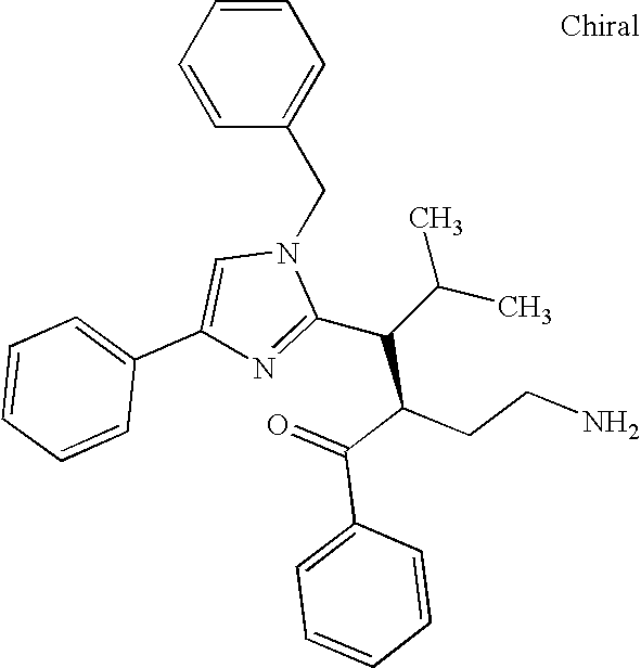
C1=CC=CC(CN2C=C(C3=CC=CC=C3)N=C2C(C(C(=O)C2=CC=CC=C2)CCN)C(C)C)=C1
